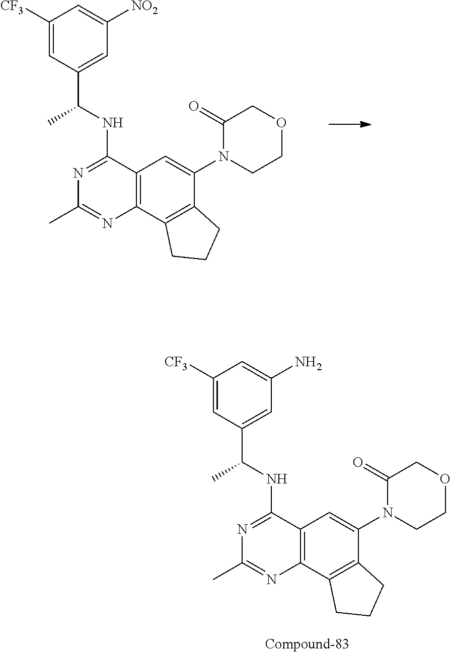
N1=C(NC(C2=CC([NO2])=CC([CF3])=C2)C)C2=C(N=C1C)C1=C(C(N3C(=O)COCC3)=C2)CCC1.N1=C(NC(C2=CC(N)=CC([CF3])=C2)C)C2=C(N=C1C)C1=C(C(N3C(=O)COCC3)=C2)CCC1
